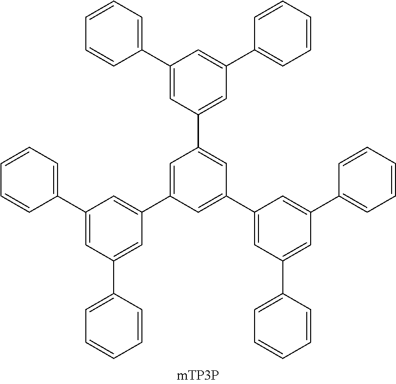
C1=CC=CC(C2=CC(C3=CC(C4=CC(C5=CC=CC=C5)=CC(C5=CC=CC=C5)=C4)=CC(C4=CC(C5=CC=CC=C5)=CC(C5=CC=CC=C5)=C4)=C3)=CC(C3=CC=CC=C3)=C2)=C1
